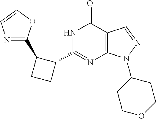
N1C(C2C(C3=NC=CO3)CC2)=NC2=C(C1=O)C=NN2C1CCOCC1
